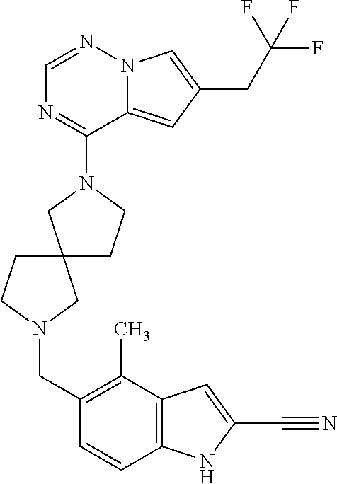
N12C(=CC(CC(F)(F)F)=C1)C(N1CCC3(C1)CN(CC1=C(C)C4=C(C=C1)NC(C#N)=C4)CC3)=NC=N2
